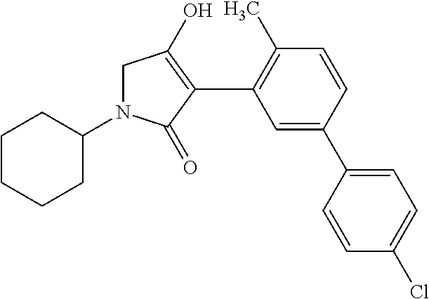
N1(C2CCCCC2)CC(O)=C(C2=C(C)C=CC(C3=CC=C(Cl)C=C3)=C2)C1=O
